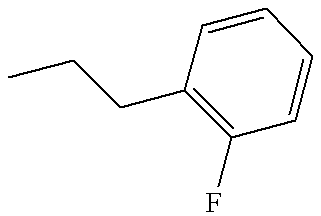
C1=CC(CCC)=C(F)C=C1
